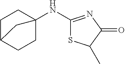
C1C2CCC(NC3=NC(=O)C(C)S3)(C1)C2
